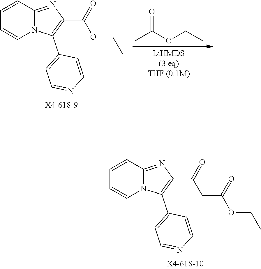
C12=NC(C(=O)CC(OCC)=O)=C(C3=CC=NC=C3)N1C=CC=C2.C12=NC(C(OCC)=O)=C(C3=CC=NC=C3)N1C=CC=C2.CC(OCC)=O
